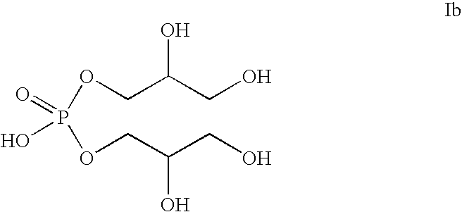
OC(CO)COP(OCC(CO)O)(=O)O
